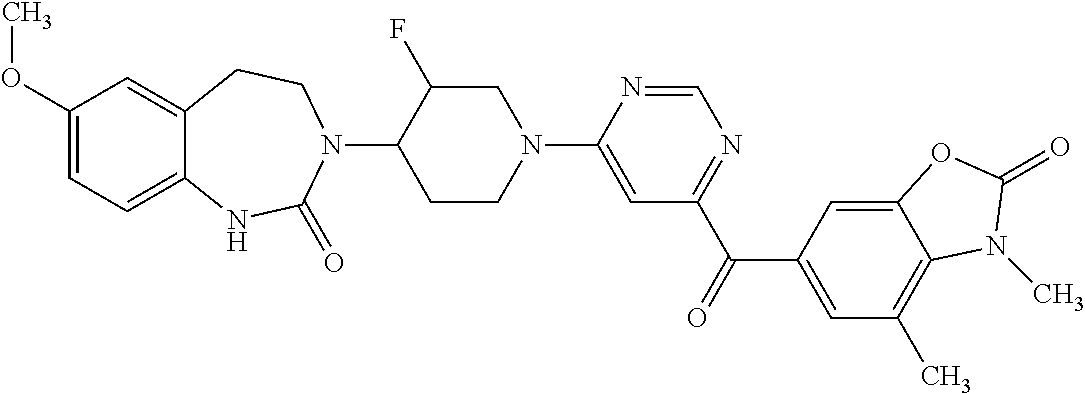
C1(F)C(N2C(=O)NC3=CC=C(OC)C=C3CC2)CCN(C2=CC(C(C3=CC(C)=C4C(=C3)OC(=O)N4C)=O)=NC=N2)C1
